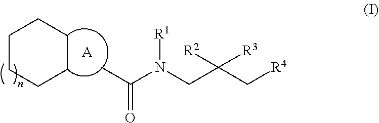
C1CCCCC1.CC(N(CC(C[R4])([R2])[R3])[R1])=O.[A]
